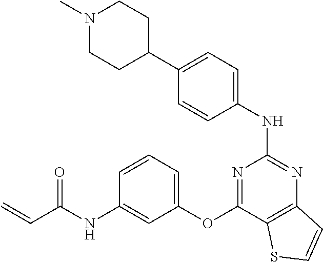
N1(C)CCC(C2=CC=C(NC3=NC4=C(C(OC5=CC=CC(NC(C=C)=O)=C5)=N3)SC=C4)C=C2)CC1
